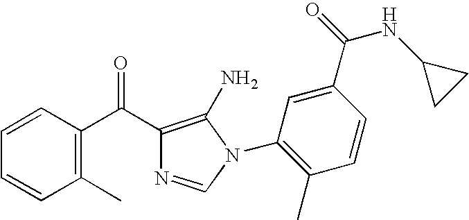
C1=CC(C(C2=C(N)N(C3=C(C)C=CC(C(=O)NC4CC4)=C3)C=N2)=O)=C(C)C=C1
